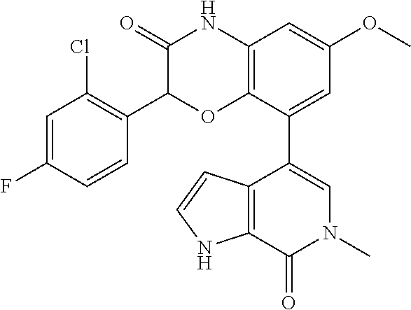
C1(=O)C(C2=C(Cl)C=C(F)C=C2)OC2=C(N1)C=C(OC)C=C2C1=CN(C)C(=O)C2=C1C=CN2
